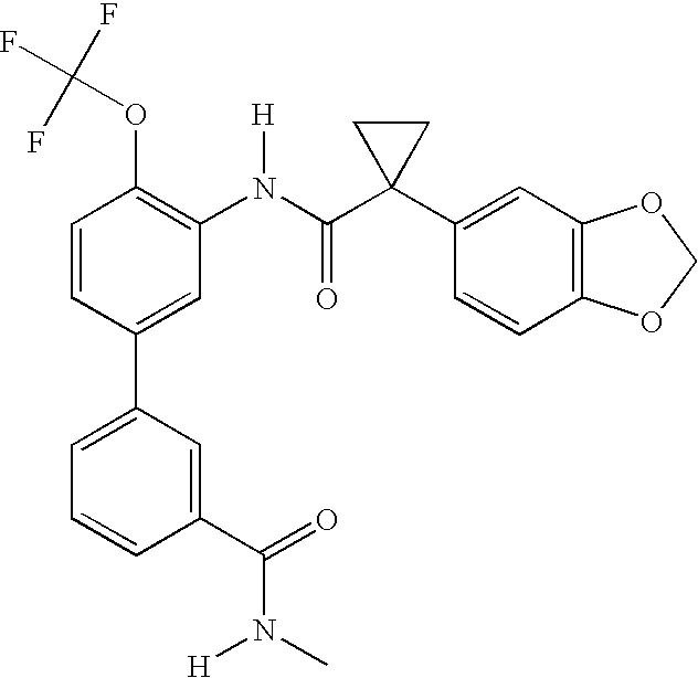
C1(C2=CC(N(C(C3(C4=CC5=C(C=C4)OCO5)CC3)=O)[H])=C(OC(F)(F)F)C=C2)=CC=CC(C(=O)N(C)[H])=C1
